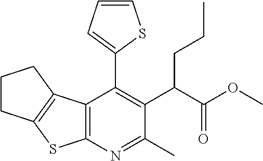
C12=C(N=C(C)C(C(C(OC)=O)CCC)=C1C1=CC=CS1)SC1=C2CCC1
